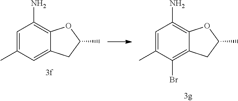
C1=C(C)C(Br)=C2C(=C1N)OC(C)C2.C1=C(C)C=C2C(=C1N)OC(C)C2
